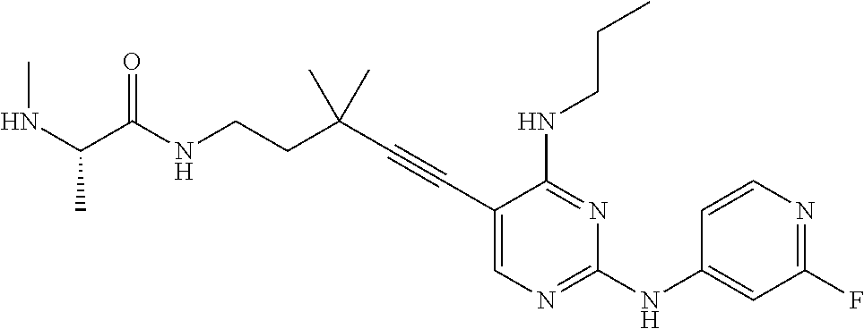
N(CCC(C#CC1=CN=C(NC2=CC(F)=NC=C2)N=C1NCCC)(C)C)C(=O)C(NC)C
